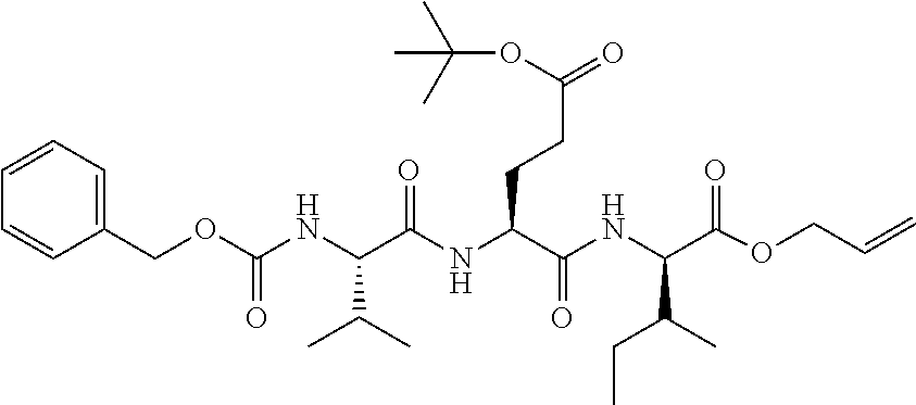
C(C(NC(C(=O)NC(C(CC)C)C(OCC=C)=O)CCC(OC(C)(C)C)=O)=O)(NC(OCC1=CC=CC=C1)=O)C(C)C
